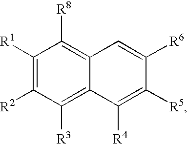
C1([R1])=C([R2])C([R3])=C2C(=C1[R8])C=C([R6])C([R5])=C2[R4]
